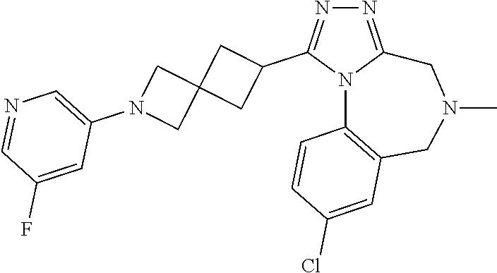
N1=C2N(C(C3CC4(C3)CN(C3=CN=CC(F)=C3)C4)=N1)C1=C(CN(C)C2)C=C(Cl)C=C1
